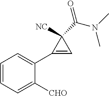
C1=CC=C([CHO])C(C2=CC2([NC])C(N(C)C)=O)=C1
